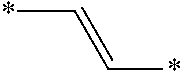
*C=C*
